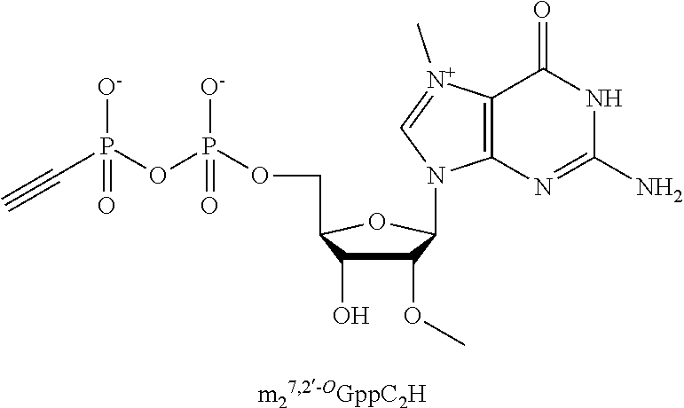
C1(OC)C(O)C(COP(OP(C#C)([O-])=O)([O-])=O)OC1N1C2=C([N+](C)=C1)C(=O)NC(N)=N2
